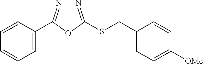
C1=C(C2=NN=C(SCC3=CC=C([OMe])C=C3)O2)C=CC=C1
